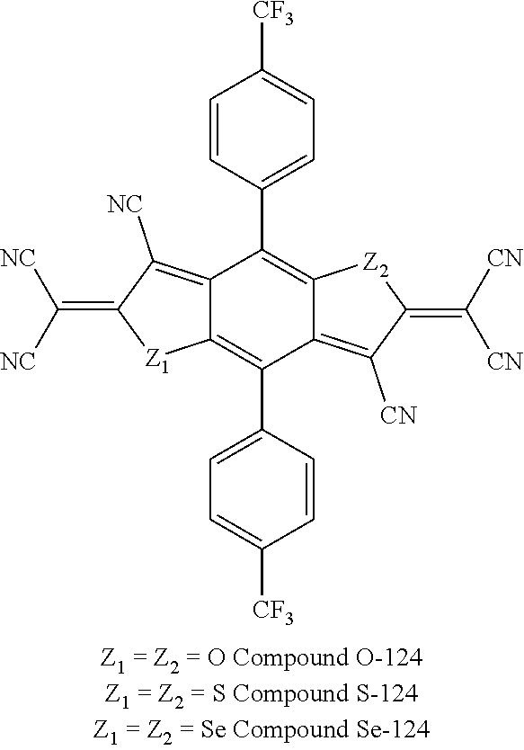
C12=C([NC])C(=C([NC])[NC])[Z1]C1=C(C1=CC=C([CF3])C=C1)C1=C([CN])C(=C([CN])[CN])[Z2]C1=C2C1=CC=C([CF3])C=C1
